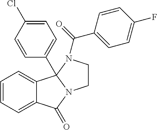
C1=CC=C2C(=C1)C1(C3=CC=C(Cl)C=C3)N(C2=O)CCN1C(C1=CC=C(F)C=C1)=O
